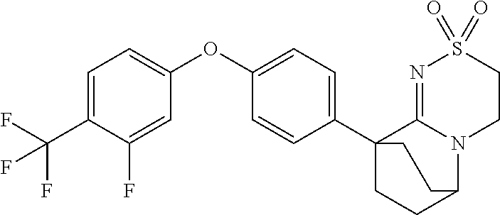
C1=C(C(F)(F)F)C(F)=CC(OC2=CC=C(C34CCC(N5C3=NS(=O)(=O)CC5)CC4)C=C2)=C1
